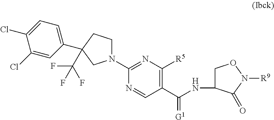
C1(C(NC2CON([R9])C2=O)=[G1])=C([R5])N=C(N2CCC(C3=CC=C(Cl)C(Cl)=C3)(C(F)(F)F)C2)N=C1
